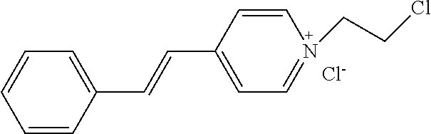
C1=C(C=CC2=CC=N(CCCl)C=C2)C=CC=C1.[Cl-]
